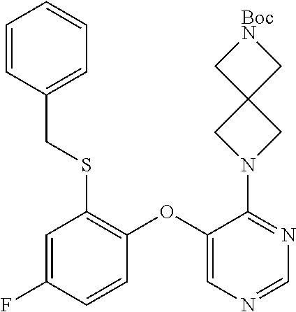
N1=C(N2CC3(C2)C[BocN]C3)C(OC2=C(SCC3=CC=CC=C3)C=C(F)C=C2)=CN=C1
